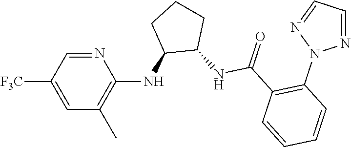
N1=CC([F3C])=CC(C)=C1NC1C(NC(C2=C(N3N=CC=N3)C=CC=C2)=O)CCC1
